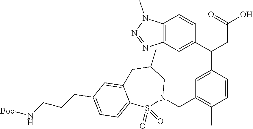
C12=C(C=C(C(CC(=O)O)C3=CC(CN4CC(C)CC5=CC(CCCN[Boc])=CC=C5S4(=O)=O)=C(C)C=C3)C=C1)N=NN2C
